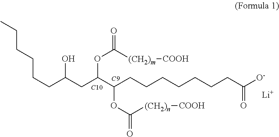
C(CC(CC(C(CCCCCCCC([O-])=O)OC(=O)[(CH2)n][COOH])OC(=O)[(CH2)m][COOH])O)CCCC.[Li].[C10].[C9]
